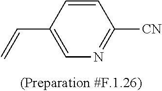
C1=CC([CN])=NC=C1C=C
